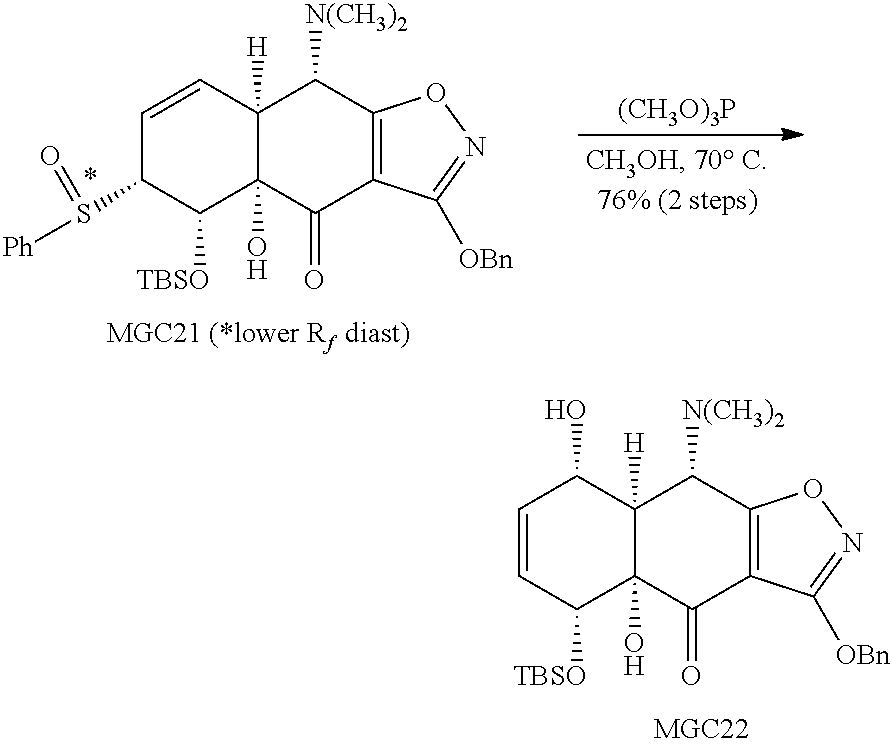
C1=CC2([H])C(O)(C([TBSO])C1S(=O)[Ph])C(=O)C1=C(C2[N(CH3)2])ON=C1[OBn].[(CH3O)3P].C1=CC([TBSO])C2(O)C([H])(C1O)C([N(CH3)2])C1=C(C2=O)C([OBn])=NO1
